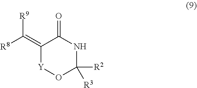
C1(=C([R8])[R9])[Y]OC([R2])([R3])NC1=O
